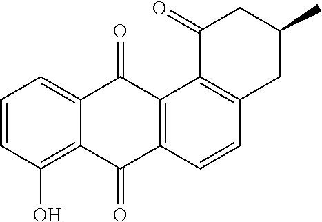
C1=CC(O)=C2C(=C1)C(=O)C1=C(C2=O)C=CC2=C1C(=O)CC(C)C2
